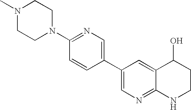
C1=C(C2=CN=C(N3CCN(C)CC3)C=C2)C=C2C(=N1)NCCC2O
